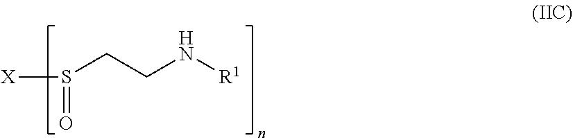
[X]S(CCN[R1])=O
